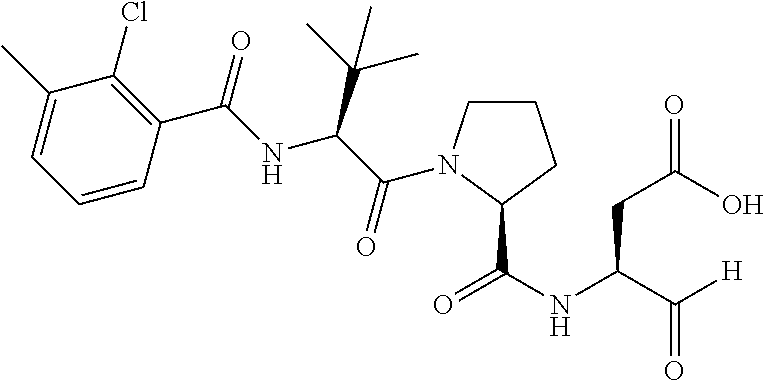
C1(C)=CC=CC(C(=O)NC(C(C)(C)C)C(=O)N2CCCC2C(NC(C([H])=O)CC(=O)O)=O)=C1Cl
